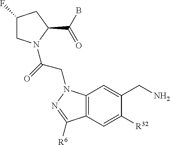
C1(F)CN(C(=O)CN2C3=C(C=C([R32])C(CN)=C3)C([R6])=N2)C(C(B)=O)C1
